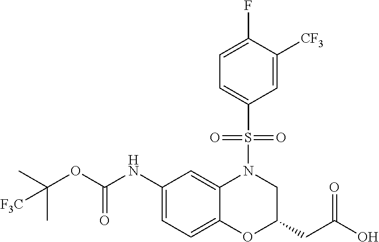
C1(NC(OC(C)(C)[F3C])=O)=CC=C2C(=C1)N(S(C1=CC=C(F)C([CF3])=C1)(=O)=O)CC(CC(O)=O)O2
